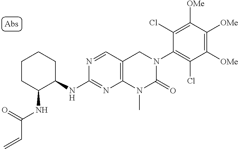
C1(NC2C(NC(=O)C=C)CCCC2)=NC2=C(C=N1)CN(C1=C(Cl)C([OMe])=C([OMe])C([OMe])=C1Cl)C(=O)N2C
